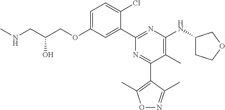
C1=C(OCC(CNC)O)C=C(C2=NC(NC3CCOC3)=C(C)C(C3=C(C)ON=C3C)=N2)C(Cl)=C1
